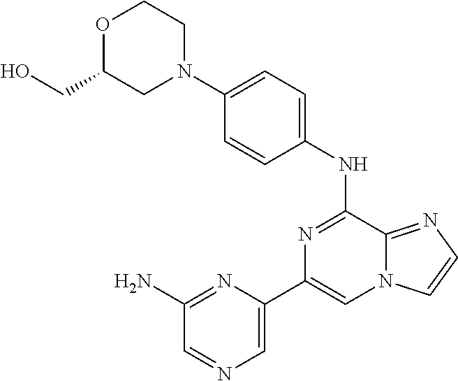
C1(NC2=NC(C3=CN=CC(N)=N3)=CN3C2=NC=C3)=CC=C(N2CCOC(CO)C2)C=C1
